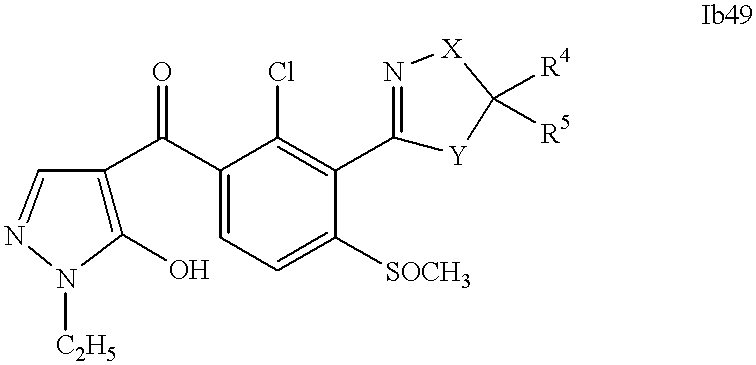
C1(O)=C(C(C2=CC=C([SOCH3])C(C3=N[X]C([R4])([R5])[Y]3)=C2Cl)=O)C=NN1[C2H5]
